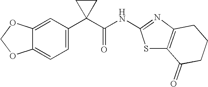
C1=C2C(=CC=C1C1(C(NC3=NC4=C(S3)C(=O)CCC4)=O)CC1)OCO2
